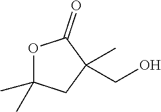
O1C(C)(C)CC(C)(CO)C1=O
